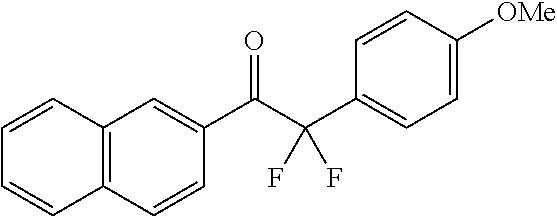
C12=C(C=CC(C(C(C3=CC=C([OMe])C=C3)(F)F)=O)=C1)C=CC=C2
